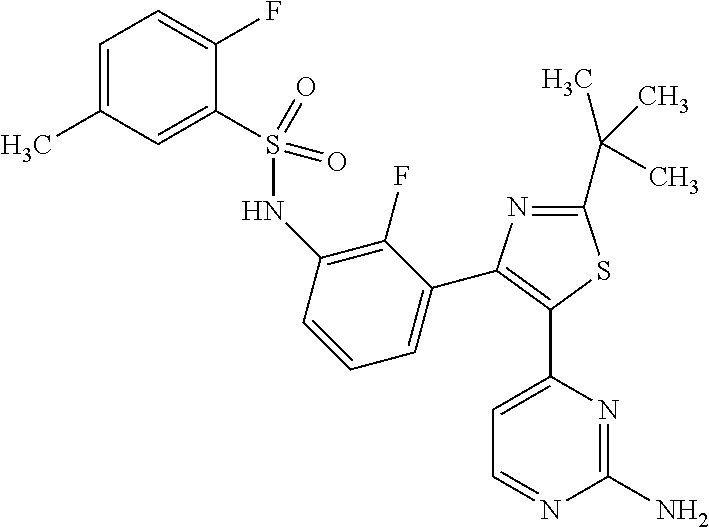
C1=C(C)C=C(S(=O)(=O)NC2=C(F)C(C3=C(C4=CC=NC(N)=N4)SC(C(C)(C)C)=N3)=CC=C2)C(F)=C1
